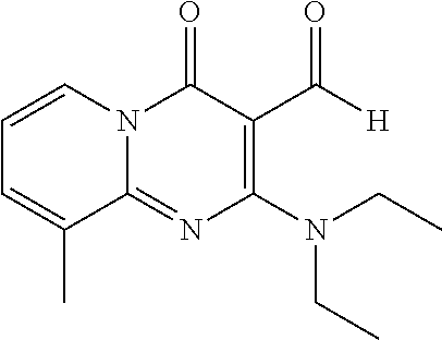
C1=CN2C(=NC(N(CC)CC)=C(C(=O)[H])C2=O)C(C)=C1
